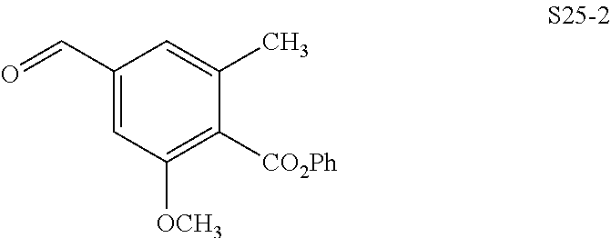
C1(C=O)=CC([OCH3])=C([CO2Ph])C(C)=C1
